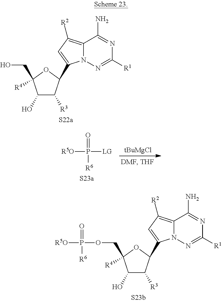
C1(O)C([R3])C(C2=CC([R2])=C3N2N=C([R1])N=C3N)OC1(CO)[R4].[R5O]P([LG])(=O)[R6].[tBuMgCl].C1(O)C([R3])C(C2=CC([R2])=C3N2N=C([R1])N=C3N)OC1(COP([R5O])(=O)[R6])[R4]
